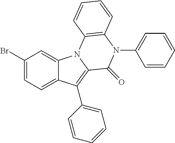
C1(Br)=CC=C2C(=C1)N1C(=C2C2=CC=CC=C2)C(=O)N(C2=CC=CC=C2)C2=C1C=CC=C2
